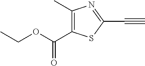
C1(C)=C(C(OCC)=O)SC(C#C)=N1
